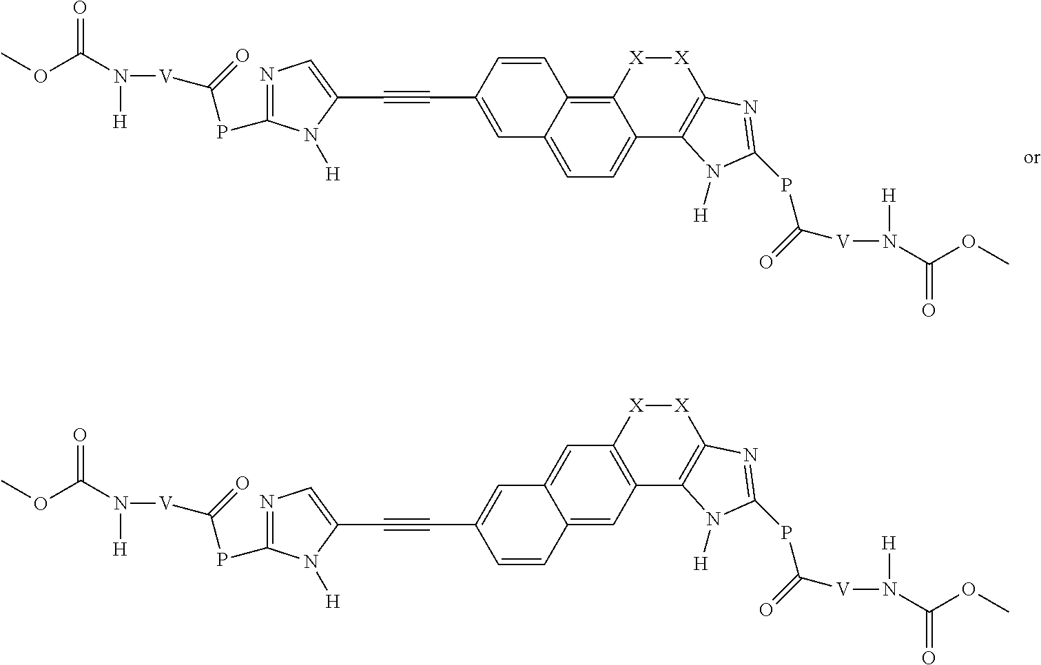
COC(N([H])[V]C(=O)PC1=NC=C(C#CC2=CC3=CC=C4C(=C3C=C2)[X][X]C2=C4N([H])C(PC([V]N([H])C(OC)=O)=O)=N2)N1[H])=O.COC(N([H])[V]C(=O)PC1=NC=C(C#CC2=CC3=CC4=C(C=C3C=C2)C2=C([X][X]4)N=C(PC([V]N([H])C(OC)=O)=O)N2[H])N1[H])=O
